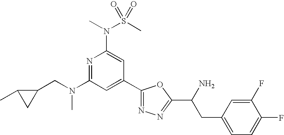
N1=C(N(CC2C(C)C2)C)C=C(C2=NN=C(C(N)CC3=CC=C(F)C(F)=C3)O2)C=C1N(S(C)(=O)=O)C
